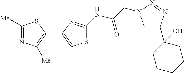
C1([Me])=NC([Me])=C(C2=CSC(NC(CN3C=C(C4(O)CCCCC4)N=N3)=O)=N2)S1
